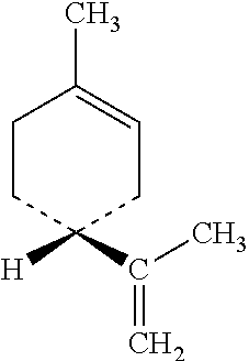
C1CC([H])(C(C)=C)CC=C1C
